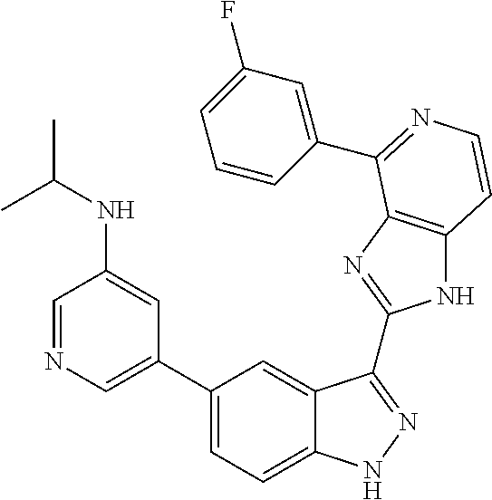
C1(C2=CN=CC(NC(C)C)=C2)=CC=C2C(=C1)C(C1=NC3=C(N1)C=CN=C3C1=CC(F)=CC=C1)=NN2
